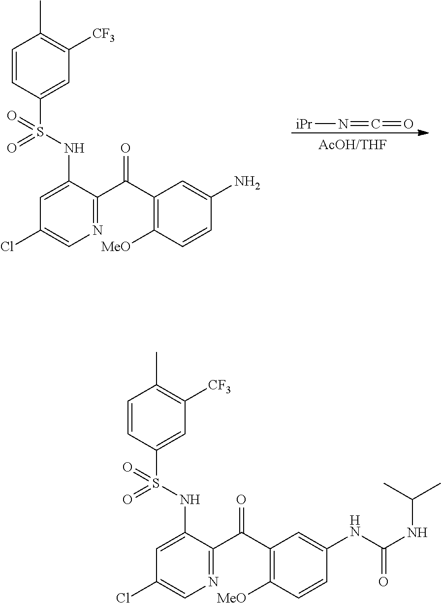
[iPr]N=C=O.C1=CC(S(NC2=CC(Cl)=CN=C2C(C2=C([MeO])C=CC(N)=C2)=O)(=O)=O)=CC([CF3])=C1C.C1=CC(S(NC2=CC(Cl)=CN=C2C(C2=C([MeO])C=CC(NC(NC(C)C)=O)=C2)=O)(=O)=O)=CC([CF3])=C1C
